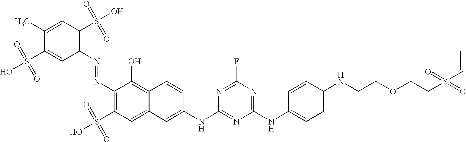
C1(N=NC2=C(S(O)(=O)=O)C=C3C(=C2O)C=CC(NC2=NC(NC4=CC=C(NCCOCCS(=O)(C=C)=O)C=C4)=NC(F)=N2)=C3)=C(S(O)(=O)=O)C=C(C)C(S(O)(=O)=O)=C1
